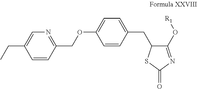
C1(COC2=CC=C(CC3C(O[R1])=NC(=O)S3)C=C2)=NC=C(CC)C=C1
